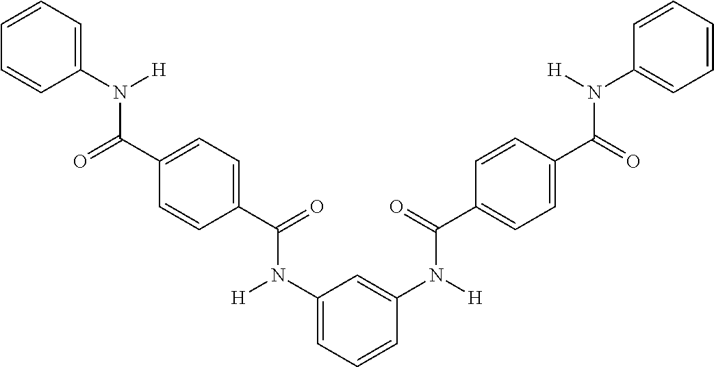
C1=CC=CC(N([H])C(C2=CC=C(C(=O)N(C3=CC=CC(N([H])C(=O)C4=CC=C(C(N(C5=CC=CC=C5)[H])=O)C=C4)=C3)[H])C=C2)=O)=C1
